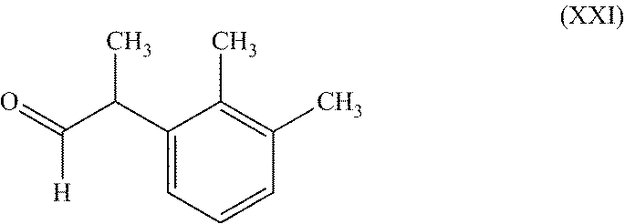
C(C(C1=CC=CC(C)=C1C)C)(=O)[H]
